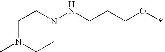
C1N(C)CCN(NCCCOC)C1
